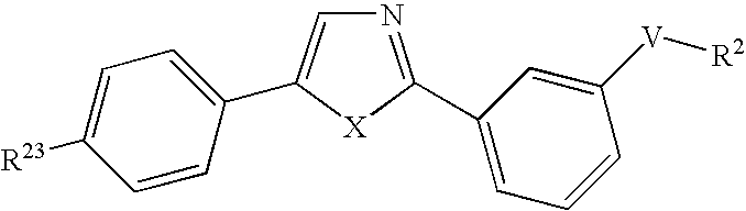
C1=C([R23])C=CC(C2=CN=C(C3=CC=CC([V][R2])=C3)[X]2)=C1
